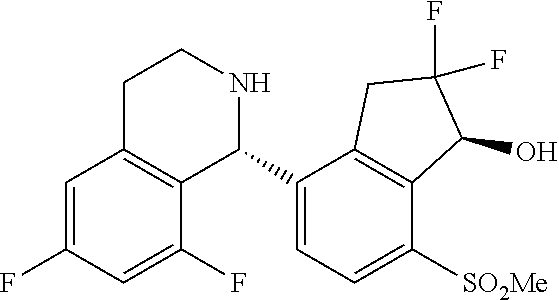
C1=C(F)C=C(F)C2=C1CCNC2C1=CC=C([SO2Me])C2=C1CC(F)(F)C2O
